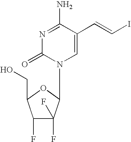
C1=C(C=CI)C(N)=NC(=O)N1C1C(F)(F)C(F)C(CO)O1
